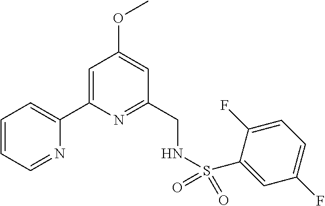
C1=CC=NC(C2=CC(OC)=CC(CNS(C3=CC(F)=CC=C3F)(=O)=O)=N2)=C1
